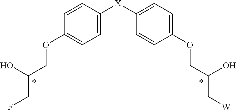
C1=CC([X]C2=CC=C(OCC(O)C[W])C=C2)=CC=C1OCC(O)CF
